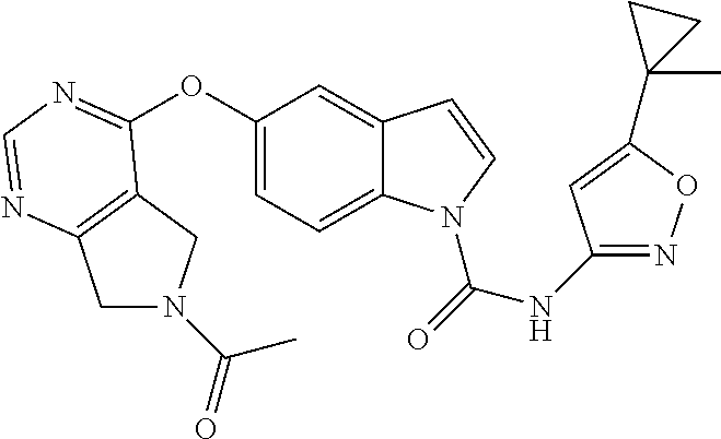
C12=C(N=CN=C1OC1=CC=C3C(=C1)C=CN3C(=O)NC1=NOC(C3(C)CC3)=C1)CN(C(=O)C)C2
